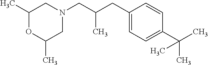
C1(C)OC(C)CN(CC(CC2=CC=C(C(C)(C)C)C=C2)C)C1
